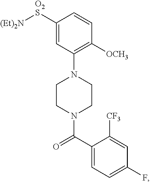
C1([O2S][(Et)2N])=CC(N2CCN(C(C3=CC=C(F)C=C3[CF3])=O)CC2)=C([OCH3])C=C1
